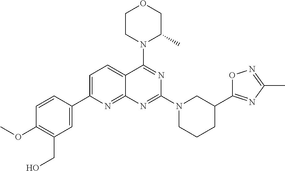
C1=C(C2=CC(CO)=C(OC)C=C2)N=C2C(=C1)C(N1C(C)COCC1)=NC(N1CCCC(C3=NC(C)=NO3)C1)=N2
